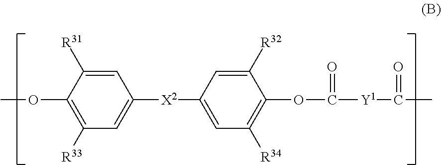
C1=C([R31])C(OC)=C([R33])C=C1[X2]C1=CC([R34])=C(OC(=O)[Y1]C(=O)C)C([R32])=C1
